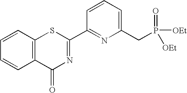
C1=CC=C(CP(=O)([OEt])[OEt])N=C1C1=NC(=O)C2=C(S1)C=CC=C2
